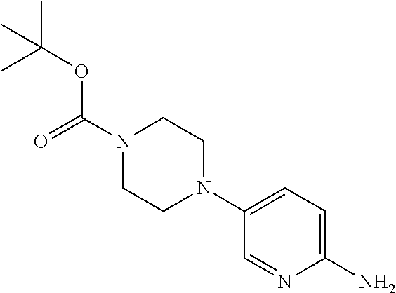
C1(N2CCN(C(=O)OC(C)(C)C)CC2)=CC=C(N)N=C1
